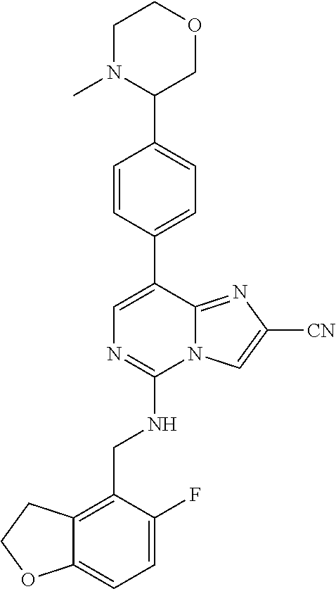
C12=CC=C(F)C(CNC3=NC=C(C4=CC=C(C5COCCN5C)C=C4)C4=NC([CN])=CN34)=C1CCO2
